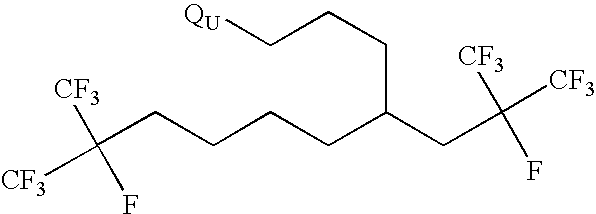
C([CF3])([CF3])(F)CCCCC(CC(F)([CF3])[CF3])CCC[QU]
